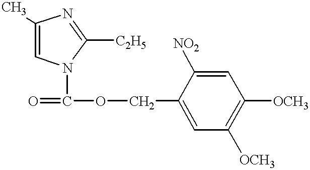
CC1=CN(C(=O)OCC2=CC([OCH3])=C([OCH3])C=C2[NO2])C([C2H5])=N1
